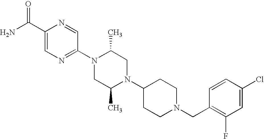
C1(C(N)=O)=CN=C(N2CC(C)N(C3CCN(CC4=C(F)C=C(Cl)C=C4)CC3)CC2C)C=N1
